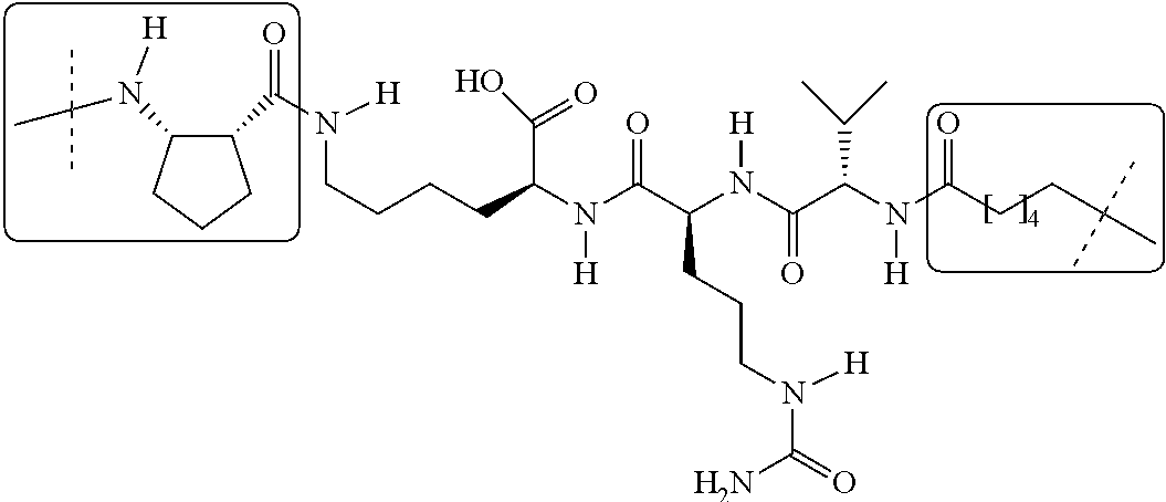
C(C(N(C(C(N(C(=O)C(N(C(CCC(C)(C)C)=O)[H])C(C)C)[H])CCCN(C(=O)N)[H])=O)[H])C(O)=O)CCCN(C(=O)C1C(N([H])C(C)(C)C)CCC1)[H]
